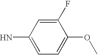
C1(N)=CC=C(OC)C(F)=C1
